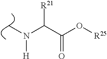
C(C(O[R25])=O)(N([H])C)[R21]
